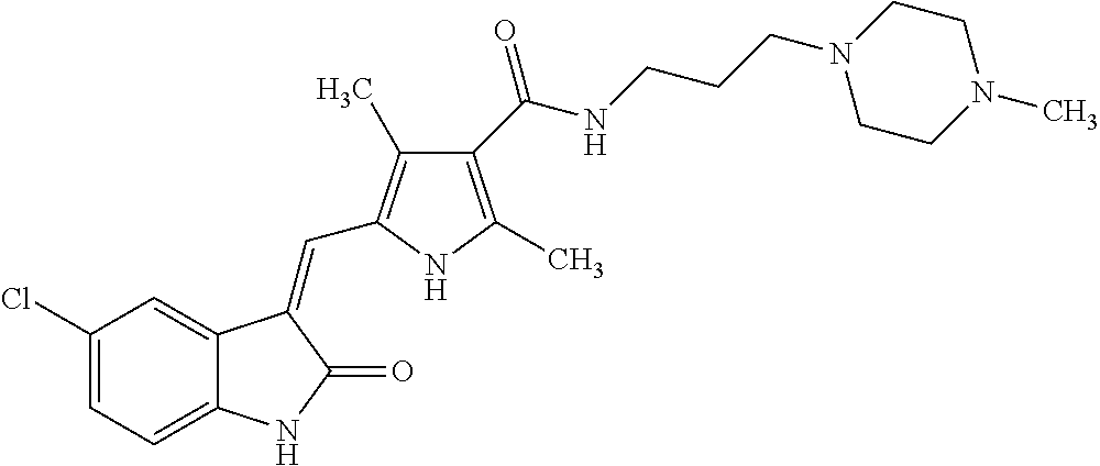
C1(Cl)=CC=C2C(=C1)C(=CC1=C(C)C(C(NCCCN3CCN(C)CC3)=O)=C(C)N1)C(=O)N2
